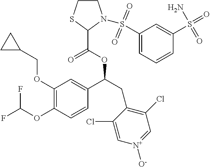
C1(OCC2CC2)=C(OC(F)F)C=CC(C(CC2=C(Cl)C=[N+]([O-])C=C2Cl)OC(=O)C2N(S(C3=CC=CC(S(=O)(N)=O)=C3)(=O)=O)CCS2)=C1
